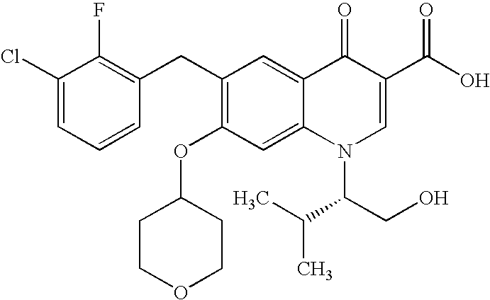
C1(Cl)=CC=CC(CC2=C(OC3CCOCC3)C=C3C(=C2)C(=O)C(C(O)=O)=CN3C(C(C)C)CO)=C1F
